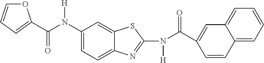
C1(N(C(=O)C2=CC=CO2)[H])=CC=C2C(=C1)SC(N(C(C1=CC3=CC=CC=C3C=C1)=O)[H])=N2
